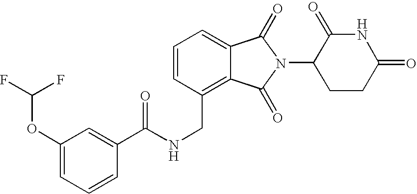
N(CC1=C2C(=CC=C1)C(=O)N(C1CCC(=O)NC1=O)C2=O)C(=O)C1=CC(OC(F)F)=CC=C1
